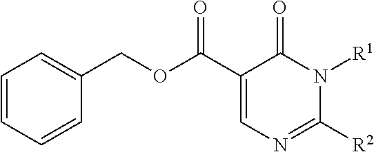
C1(COC(C2=CN=C([R2])N([R1])C2=O)=O)=CC=CC=C1
